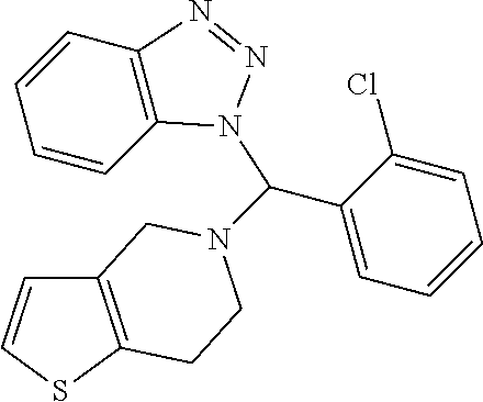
C12=C(N(C(C3=CC=CC=C3Cl)N3CCC4=C(C=CS4)C3)N=N1)C=CC=C2
